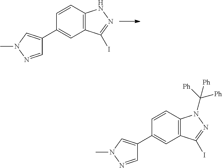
C1=CC2=C(C=C1C1=CN(C)N=C1)C(I)=NN2.C1=CC2=C(C=C1C1=CN(C)N=C1)C(I)=NN2C([Ph])([Ph])[Ph]
